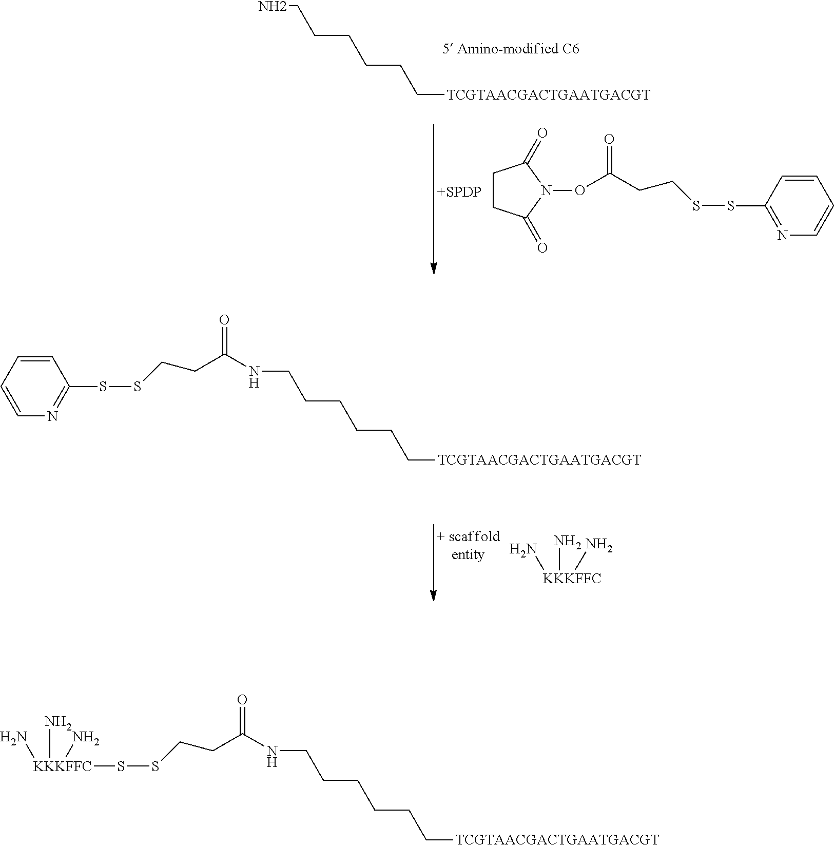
[KKKFFC](N)(N)N.C1=CC=CN=C1SSCCC(NCCCCCC[TCGTAACGACTGAATGACGT])=O.NCCCCCC[TCGTAACGACTGAATGACGT].C1CC(=O)N(OC(CCSSC2=NC=CC=C2)=O)C1=O.[+SPDP].[KKKFFC](SSCCC(NCCCCCC[TCGTAACGACTGAATGACGT])=O)(N)(N)N
